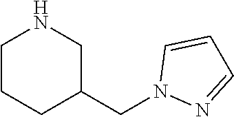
C1CCC(CN2N=CC=C2)CN1
